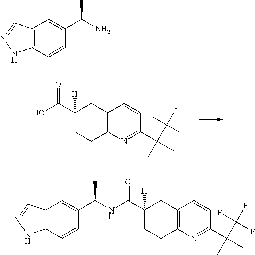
C12=C(C=CC(C(N)C)=C1)NN=C2.OC(C1([H])CCC2=C(C1)C=CC(C(C)(C)C(F)(F)F)=N2)=O.C12=C(C=CC(C(NC(C3([H])CCC4=C(C3)C=CC(C(C)(C)C(F)(F)F)=N4)=O)C)=C1)NN=C2
